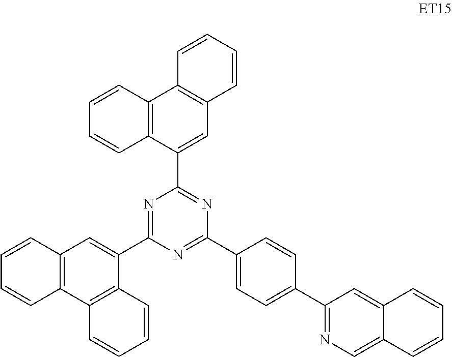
N1=C(C2=CC3=C(C4=C2C=CC=C4)C=CC=C3)N=C(C2=CC=C(C3=NC=C4C(=C3)C=CC=C4)C=C2)N=C1C1=CC2=C(C3=C1C=CC=C3)C=CC=C2
